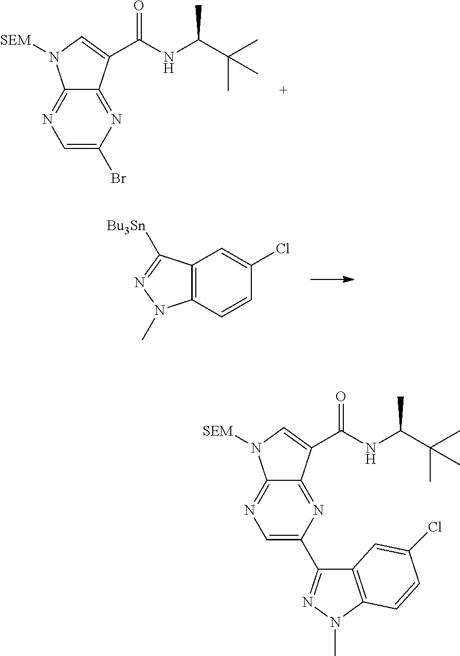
C1(Br)=CN=C2C(=N1)C(C(NC(C(C)(C)C)C)=O)=CN2[SEM].C12=C(C=CC(Cl)=C1)N(C)N=C2[Bu3Sn].C1(C2=NN(C)C3=C2C=C(Cl)C=C3)=CN=C2C(=N1)C(C(NC(C(C)(C)C)C)=O)=CN2[SEM]
